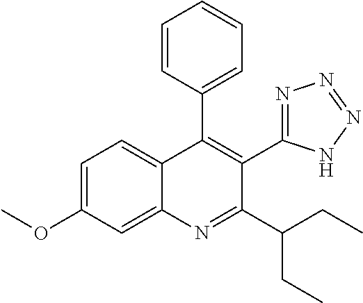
C1=C(OC)C=C2C(=C1)C(C1=CC=CC=C1)=C(C1=NN=NN1)C(C(CC)CC)=N2
